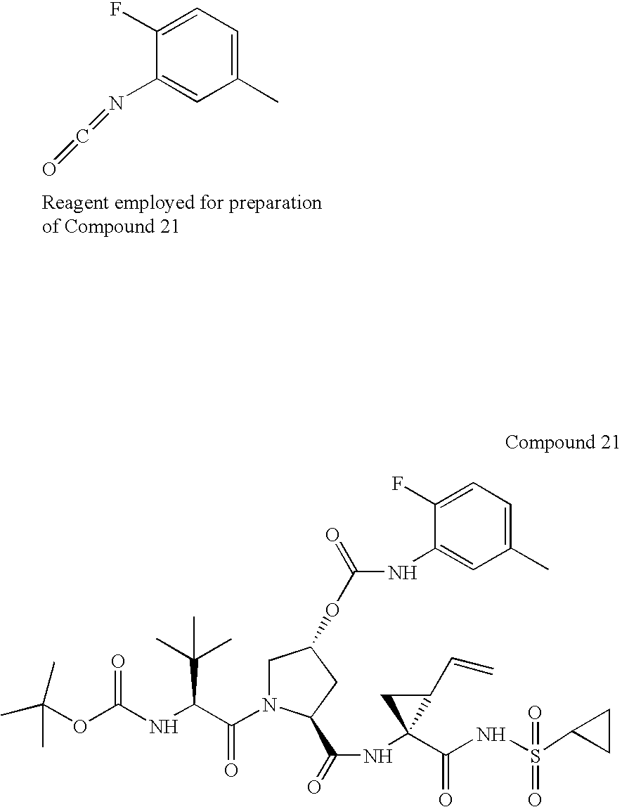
N(=C=O)C1=CC(C)=CC=C1F.CC(OC(NC(C(N1CC(OC(=O)NC2=CC(C)=CC=C2F)CC1C(=O)NC1(C(=O)NS(=O)(C2CC2)=O)C(C=C)C1)=O)C(C)(C)C)=O)(C)C
